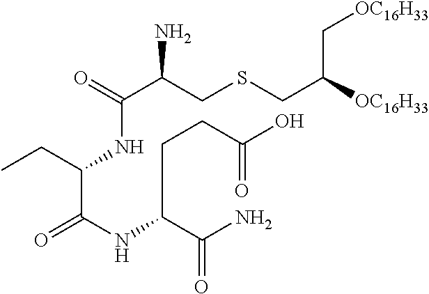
O=C(C(CSCC([OC16H33])C[OC16H33])N)NC(C(NC(C(N)=O)CCC(O)=O)=O)CC
